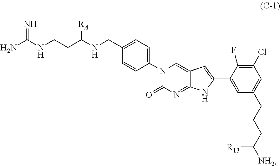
C1=C(CNC(CCNC(=N)N)[RA])C=CC(N2C(=O)N=C3C(=C2)C=C(C2=CC(CCCC([NH2])[R13])=CC(Cl)=C2F)N3)=C1
